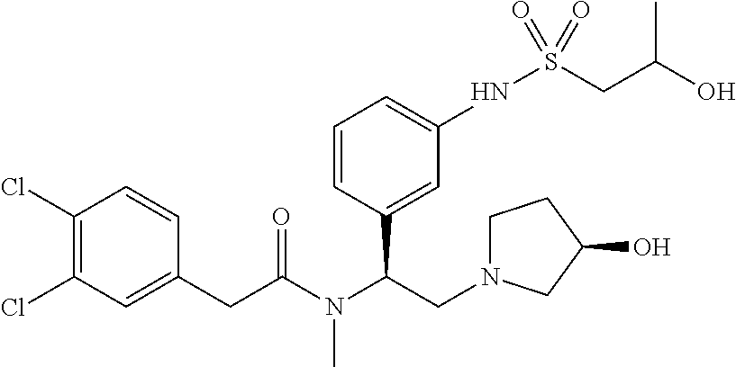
C1(CC(N(C(CN2CCC(O)C2)C2=CC(NS(CC(O)C)(=O)=O)=CC=C2)C)=O)=CC(Cl)=C(Cl)C=C1
